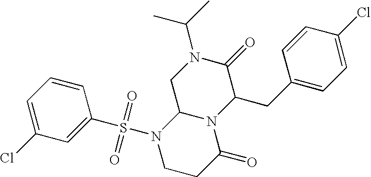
C1=C(Cl)C=C(S(N2CCC(=O)N3C2CN(C(C)C)C(=O)C3CC2=CC=C(Cl)C=C2)(=O)=O)C=C1
